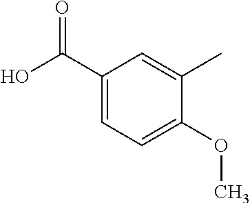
C1(C(=O)O)=CC=C(OC)C(C)=C1
